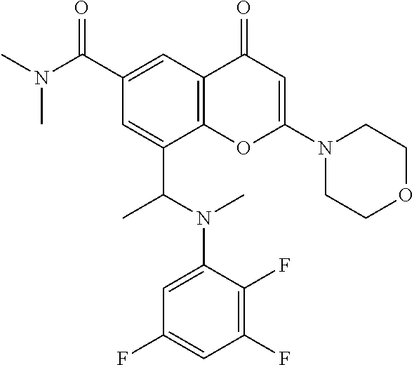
C12=C(C=C(C(N(C)C)=O)C=C1C(N(C1=CC(F)=CC(F)=C1F)C)C)C(=O)C=C(N1CCOCC1)O2
